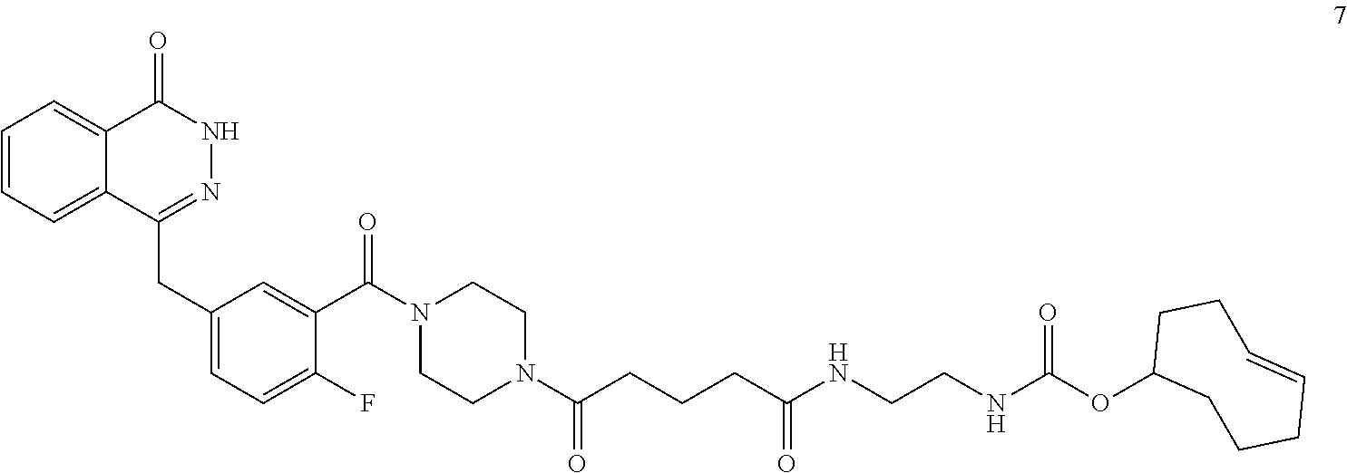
C1=CC=C2C(=C1)C(=O)NN=C2CC1=CC=C(F)C(C(N2CCN(C(CCCC(NCCNC(OC3CCCC=CCC3)=O)=O)=O)CC2)=O)=C1
